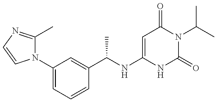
C1(N2C(C)=NC=C2)=CC=CC(C(NC2=CC(=O)N(C(C)C)C(=O)N2)C)=C1
